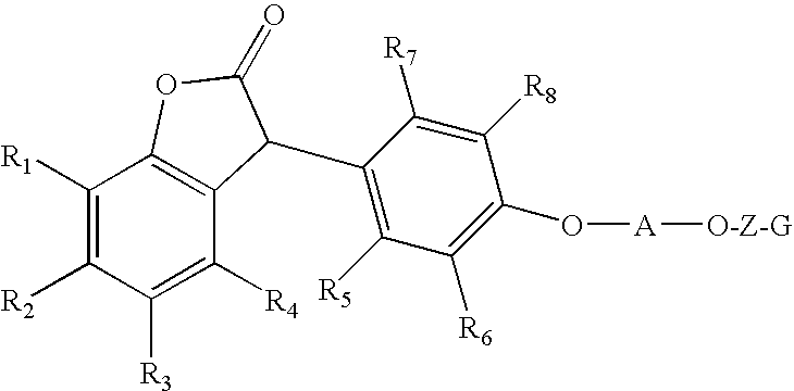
C1([R1])=C([R2])C([R3])=C([R4])C2=C1OC(=O)C2C1=C([R5])C([R6])=C(O[A][O-Z-G])C([R8])=C1[R7]
